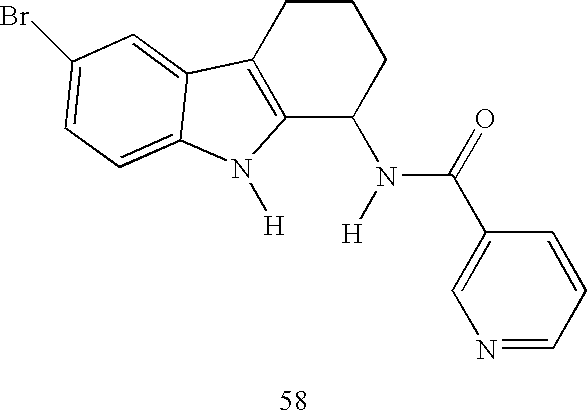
C12=C(CCCC1N(C(C1=CN=CC=C1)=O)[H])C1=CC(Br)=CC=C1N2[H]
